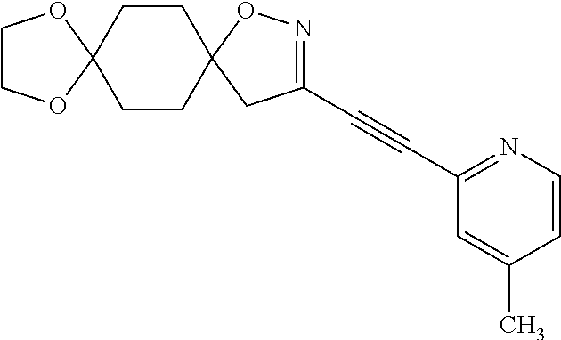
C12(CCC3(CC1)CC(C#CC1=NC=CC(C)=C1)=NO3)OCCO2
